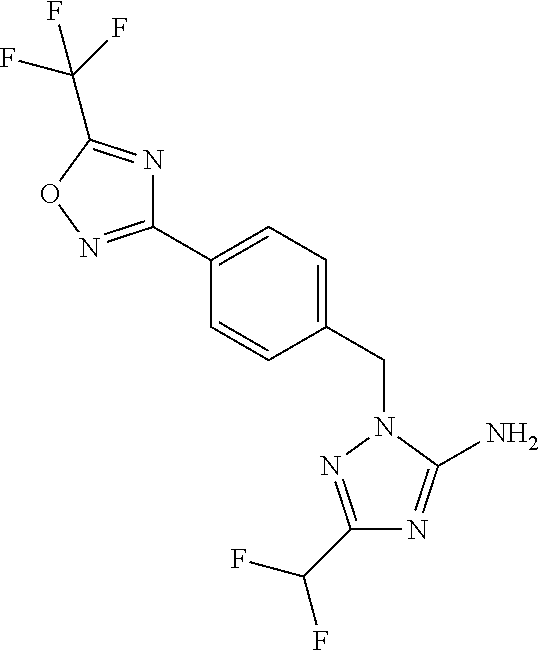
C1(C2=CC=C(CN3N=C(C(F)F)N=C3N)C=C2)=NOC(C(F)(F)F)=N1
